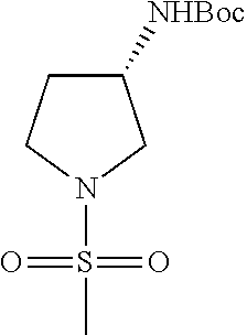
C1([NHBoc])CCN(S(C)(=O)=O)C1
